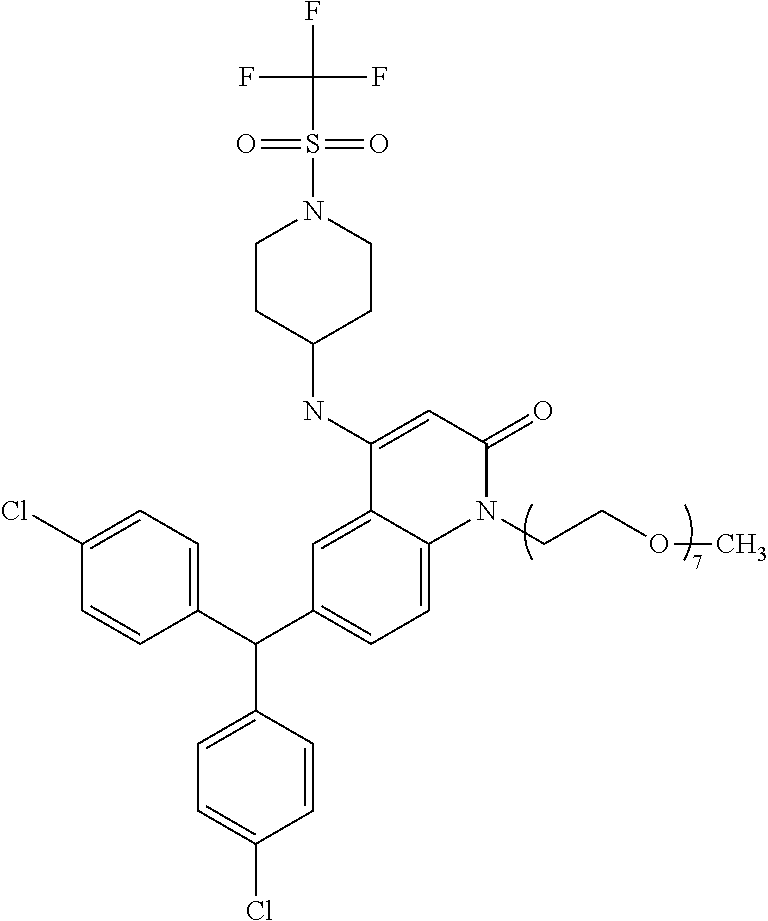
C1=C(C(C2=CC=C(Cl)C=C2)C2=CC=C3C(=C2)C(NC2CCN(S(=O)(=O)C(F)(F)F)CC2)=CC(=O)N3CCOC)C=CC(Cl)=C1
